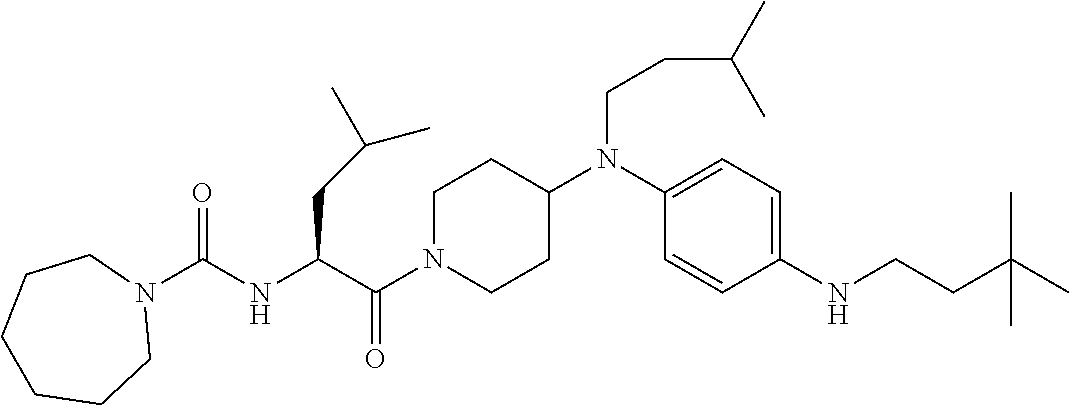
N1(C(NC(C(=O)N2CCC(N(C3=CC=C(NCCC(C)(C)C)C=C3)CCC(C)C)CC2)CC(C)C)=O)CCCCCC1
